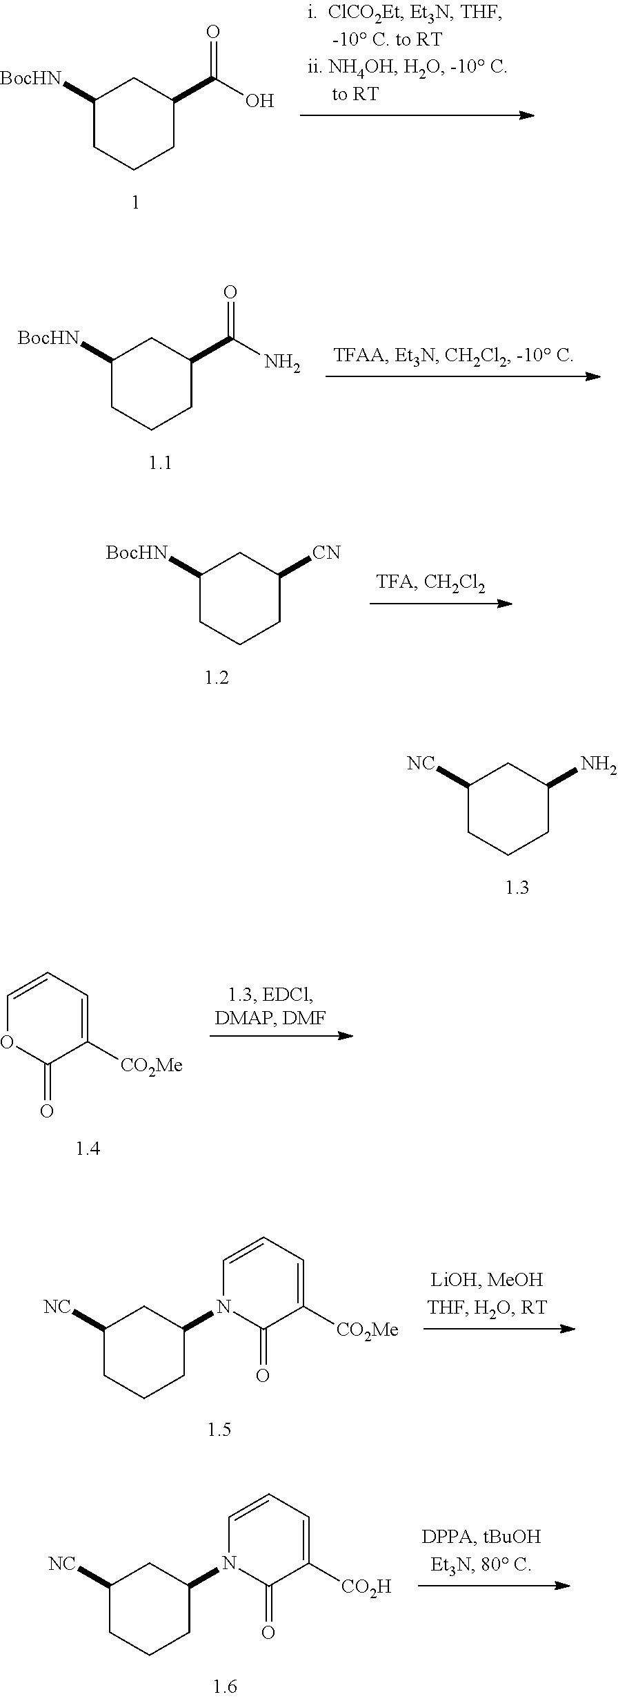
C1([NC])CCCC(N)C1.C1([BocHN])CCCC(C(O)=O)C1.C1([BocHN])CCCC(C(N)=O)C1.C1([BocHN])CCCC([CN])C1.C1=CC=C([CO2Me])C(=O)O1.C1([NC])CCCC(N2C(=O)C([CO2Me])=CC=C2)C1.C1([NC])CCCC(N2C(=O)C([CO2H])=CC=C2)C1
